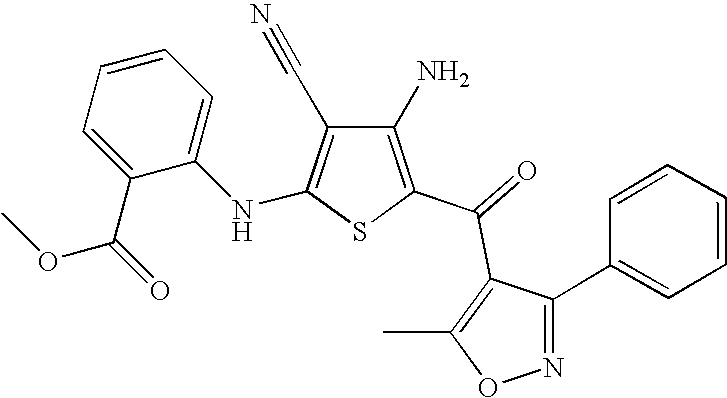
C1(N)=C(C(=O)C2=C(C)ON=C2C2=CC=CC=C2)SC(NC2=CC=CC=C2C(=O)OC)=C1C#N
